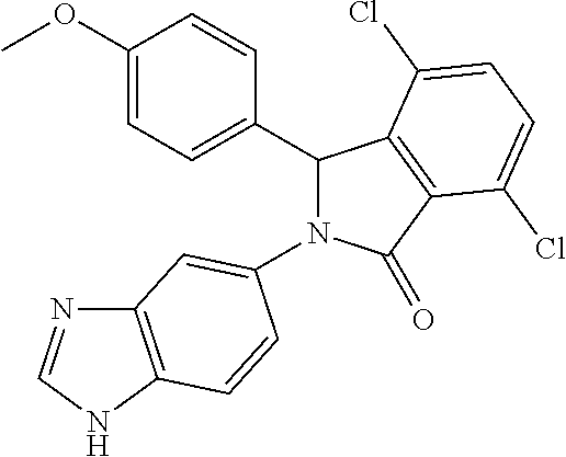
C1(C2=CC=C(OC)C=C2)N(C2=CC3=C(NC=N3)C=C2)C(=O)C2=C1C(Cl)=CC=C2Cl
